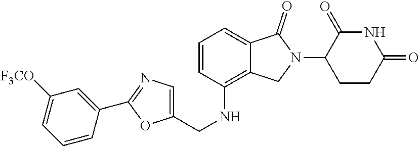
C1=CC(NCC2=CN=C(C3=CC([F3CO])=CC=C3)O2)=C2C(=C1)C(=O)N(C1CCC(=O)NC1=O)C2
